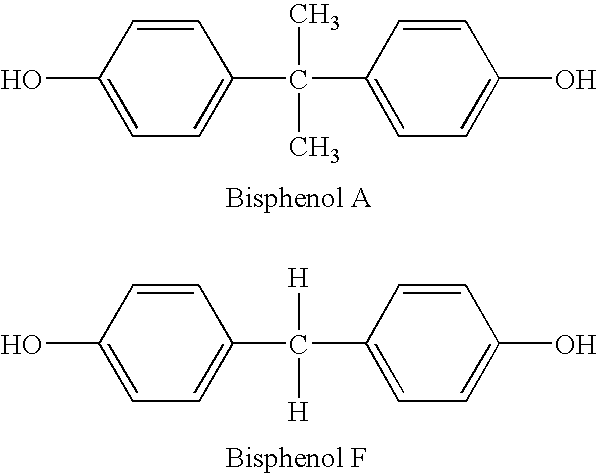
C1=CC(O)=CC=C1C(C1=CC=C(O)C=C1)(C)C.C1=CC(O)=CC=C1C(C1=CC=C(O)C=C1)([H])[H]
